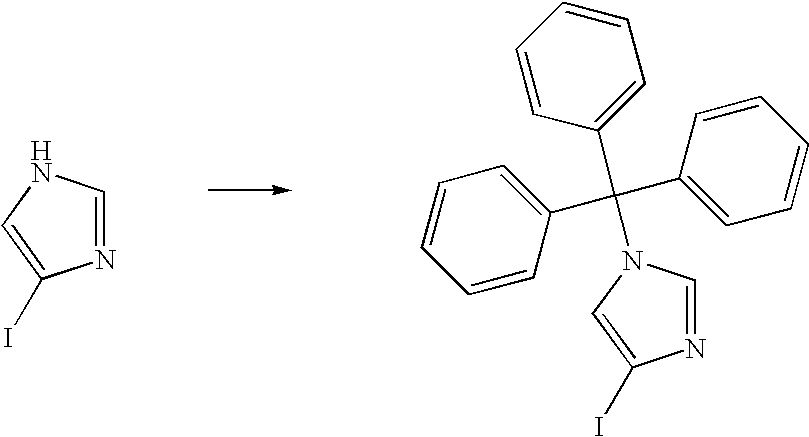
N1=CNC=C1I.C1(C(C2=CC=CC=C2)(C2=CC=CC=C2)N2C=NC(I)=C2)=CC=CC=C1
